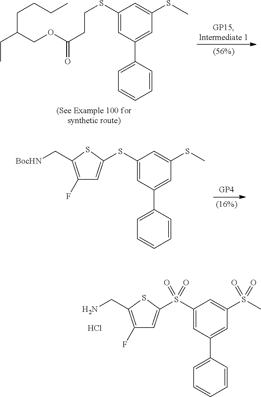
S(C1=CC(C2=CC=CC=C2)=CC(SC)=C1)CCC(=O)OCC(CCCC)CC.C1(F)=C(C[BocHN])SC(SC2=CC(C3=CC=CC=C3)=CC(SC)=C2)=C1.C1(F)=C(CN)SC(S(C2=CC(C3=CC=CC=C3)=CC(S(C)(=O)=O)=C2)(=O)=O)=C1.Cl
